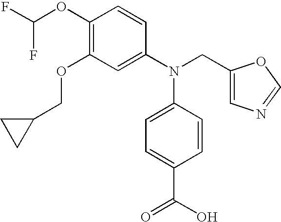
C1(OC(F)F)=C(OCC2CC2)C=C(N(CC2=CN=CO2)C2=CC=C(C(O)=O)C=C2)C=C1
